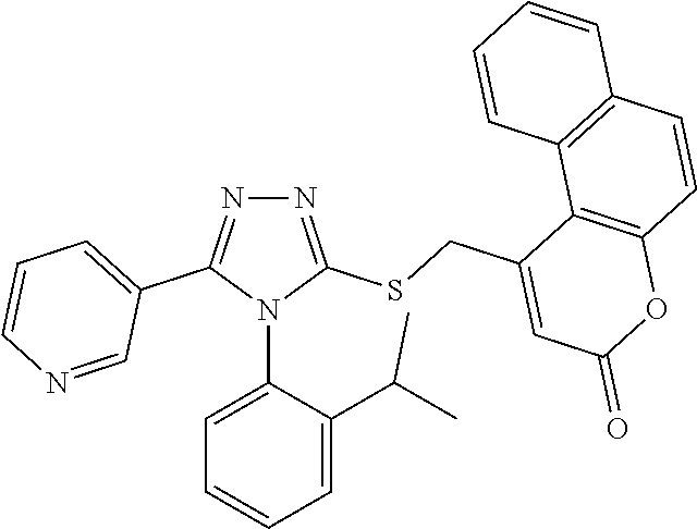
N1=C(SCC2=CC(=O)OC3=C2C2=C(C=C3)C=CC=C2)N(C2=CC=CC=C2C(C)C)C(C2=CC=CN=C2)=N1
